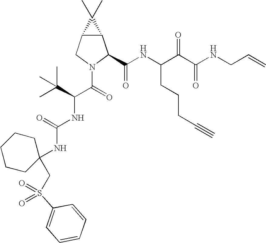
C12C(CN(C(=O)C(C(C)(C)C)NC(NC3(CS(C4=CC=CC=C4)(=O)=O)CCCCC3)=O)C1C(NC(C(C(NCC=C)=O)=O)CCCC#C)=O)C2(C)C
